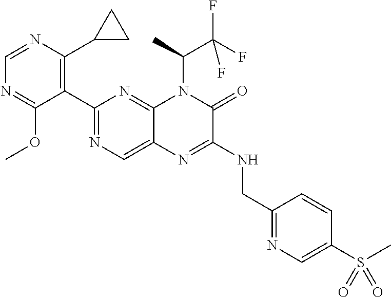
C1(C2=NC=C3C(=N2)N(C(C)C(F)(F)F)C(=O)C(NCC2=NC=C(S(C)(=O)=O)C=C2)=N3)=C(C2CC2)N=CN=C1OC
